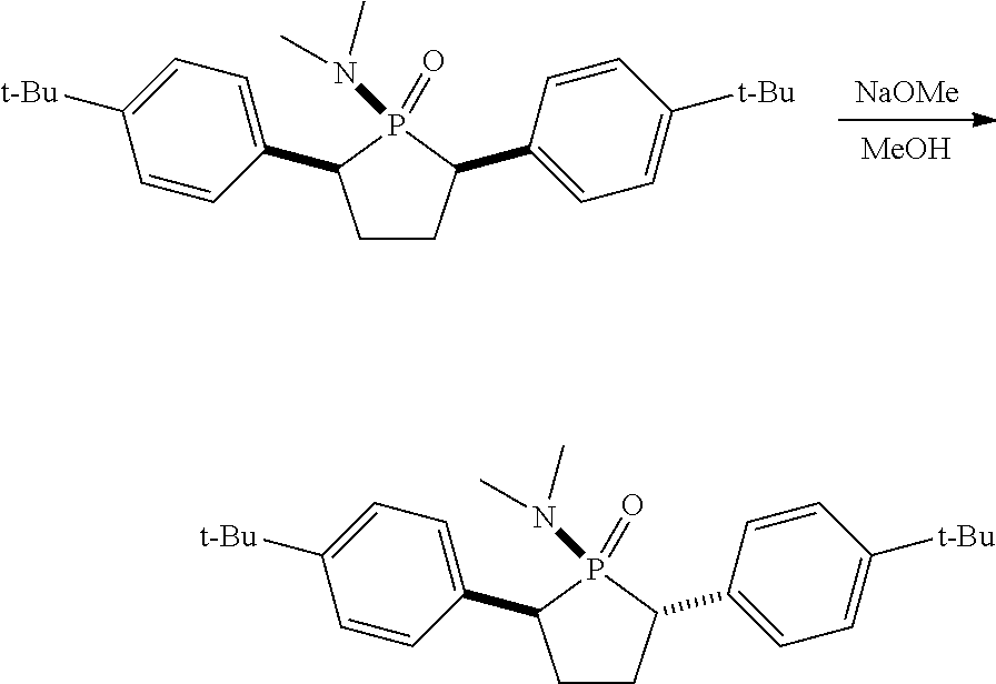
[NaOMe].[MeOH].C1CC(C2=CC=C([t-Bu])C=C2)P(N(C)C)(=O)C1C1=CC=C([t-Bu])C=C1.C1CC(C2=CC=C([t-Bu])C=C2)P(N(C)C)(=O)C1C1=CC=C([t-Bu])C=C1
